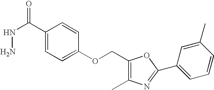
C1(C(NN)=O)=CC=C(OCC2=C(C)N=C(C3=CC=CC(C)=C3)O2)C=C1
